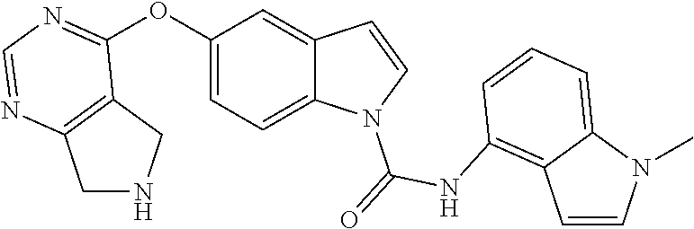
C1=C(OC2=NC=NC3=C2CNC3)C=C2C(=C1)N(C(=O)NC1=C3C=CN(C)C3=CC=C1)C=C2
